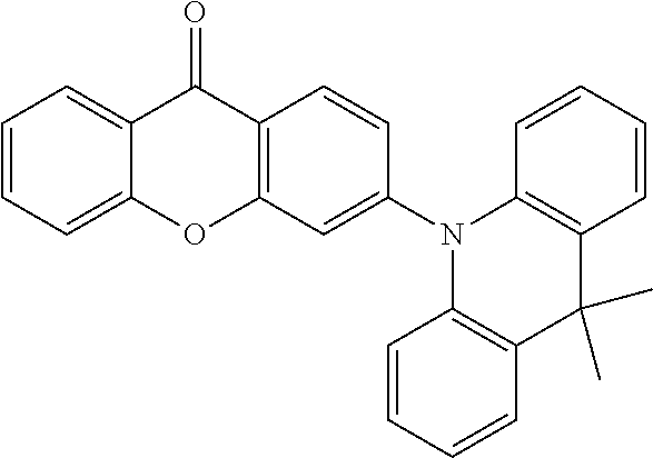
C1=CC=C2C(=C1)C(=O)C1=C(O2)C=C(N2C3=C(C(C)(C)C4=C2C=CC=C4)C=CC=C3)C=C1
